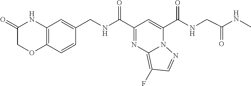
C(=O)(C1=CC(C(=O)NCC2=CC3=C(C=C2)OCC(=O)N3)=NC2=C(F)C=NN21)NCC(NC)=O
